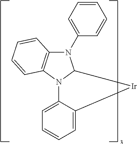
N12C3=CC=CC=C3[Ir]C1N(C1=CC=CC=C1)C1=C2C=CC=C1
